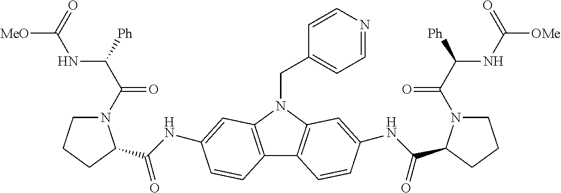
C12=C(N(CC3=CC=NC=C3)C3=C1C=CC(NC(=O)C1N(C(C([Ph])NC([OMe])=O)=O)CCC1)=C3)C=C(NC(=O)C1N(C(C([Ph])NC([MeO])=O)=O)CCC1)C=C2
